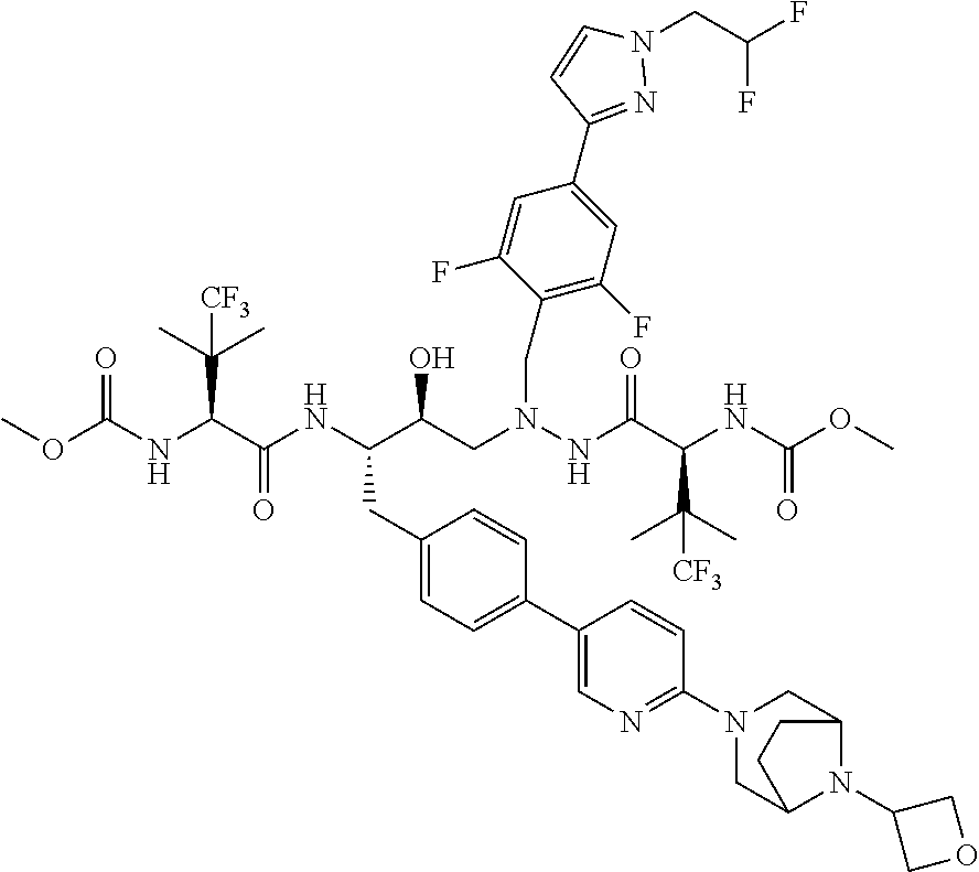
COC(NC(C(NC(C(CN(NC(C(C(C)(C)[CF3])NC(OC)=O)=O)CC1=C(F)C=C(C2=NN(CC(F)F)C=C2)C=C1F)O)CC1=CC=C(C2=CN=C(N3CC4N(C5COC5)C(C3)CC4)C=C2)C=C1)=O)C(C)(C)[CF3])=O
